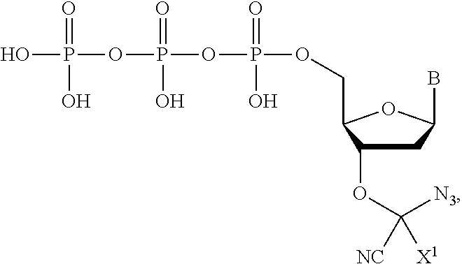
OP(OP(OP(OCC1C(OC([N3])([NC])[X1])CC(B)O1)(=O)O)(=O)O)(=O)O
